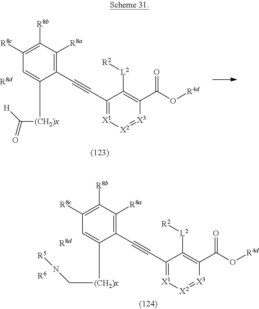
C1([R8c])=C([R8b])C([R8a])=C(C#CC2=[X1][X2]=[X3]C(C(O[R4d])=O)=C2[L2][R2])C([(CH2)x]C(=O)[H])=C1.[R8d].C1([R8c])=C([R8b])C([R8a])=C(C#CC2=[X1][X2]=[X3]C(C(O[R4d])=O)=C2[L2][R2])C([(CH2)x]CN[R5])=C1.[R8d].[R6]
